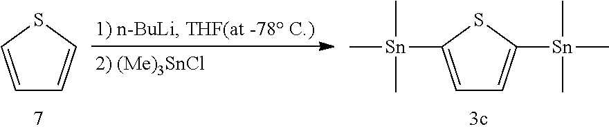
C1=CSC=C1.C1=C([Sn](C)(C)C)SC([Sn](C)(C)C)=C1
